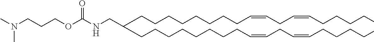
C(OCCCN(C)C)(=O)NCC(CCCCCCCCC=CCC=CCCCCC)CCCCCCCCC=CCC=CCCCCC
